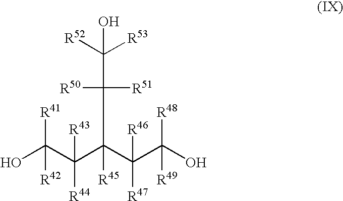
OC(C(C(C(C(O)([R48])[R49])([R46])[R47])(C([R50])([R51])C([R52])([R53])O)[R45])([R43])[R44])([R41])[R42]
